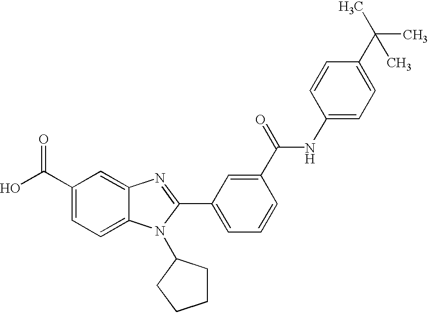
C1(C(O)=O)=CC=C2C(=C1)N=C(C1=CC=CC(C(=O)NC3=CC=C(C(C)(C)C)C=C3)=C1)N2C1CCCC1
